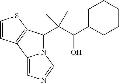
N12C(=CN=C1)C1=C(SC=C1)C2C(C(C1CCCCC1)O)(C)C
